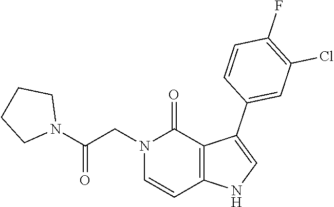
C1(F)=C(Cl)C=C(C2=CNC3=C2C(=O)N(CC(N2CCCC2)=O)C=C3)C=C1
